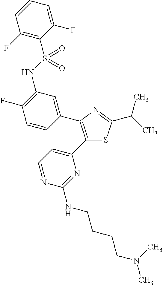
C1=CC=C(F)C(S(NC2=C(F)C=CC(C3=C(C4=CC=NC(NCCCCN(C)C)=N4)SC(C(C)C)=N3)=C2)(=O)=O)=C1F
